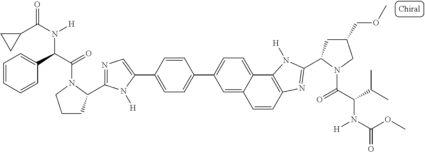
C1(C2=CN=C(C3CCCN3C(C(C3=CC=CC=C3)N(C(C3CC3)=O)[H])=O)N2[H])=CC=C(C2=CC=C3C(=C2)C=CC2=C3N([H])C(C3CC(COC)CN3C(C(C(C)C)N(C(OC)=O)[H])=O)=N2)C=C1
